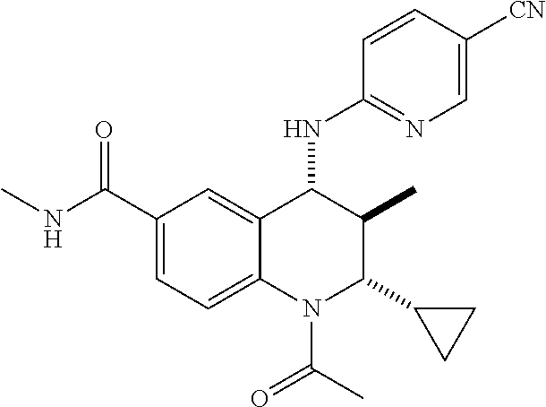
C1(C(=O)NC)=CC=C2C(=C1)C(NC1=NC=C([CN])C=C1)C(C)C(C1CC1)N2C(C)=O
